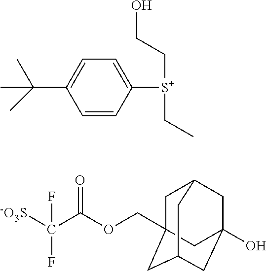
CC(C)(C)C1=CC=C([S+](CCO)CC)C=C1.[-O3S]C(C(=O)OCC12CC3CC(O)(CC(C1)C3)C2)(F)F
